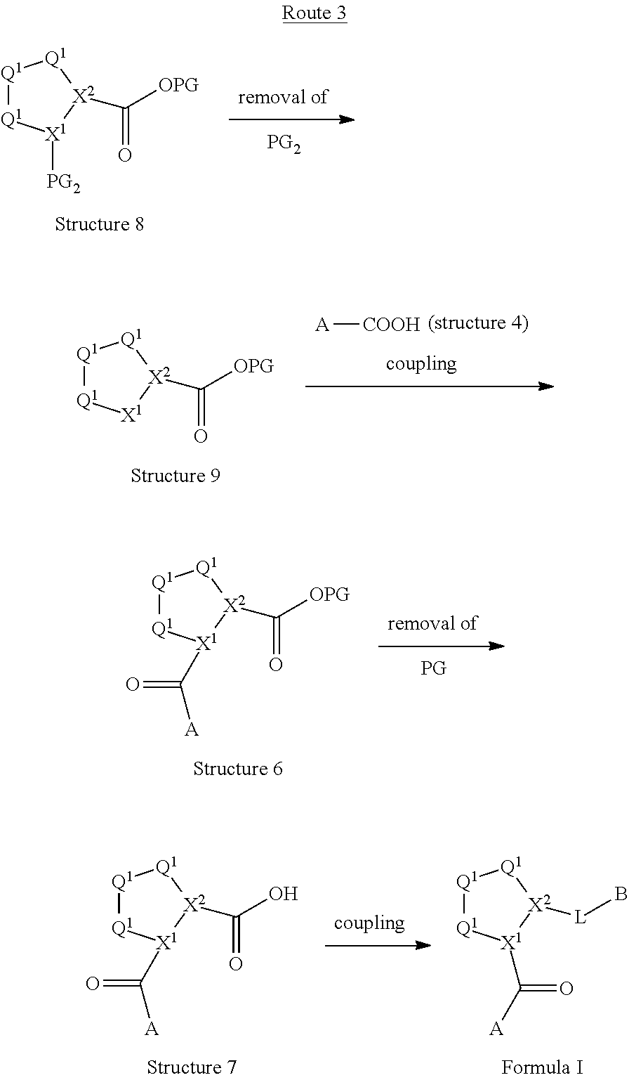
[Q1]1[Q1][X1]([PG2])[X2](C(=O)[OPG])[Q1]1.[A][COOH].[Q1]1[Q1][X1][X2](C(=O)[OPG])[Q1]1.[Q1]1[Q1][X1](C([A])=O)[X2]([L]B)[Q1]1.[Q1]1[Q1][X1](C([A])=O)[X2](C(O)=O)[Q1]1.[Q1]1[Q1][X1](C([A])=O)[X2](C([OPG])=O)[Q1]1
